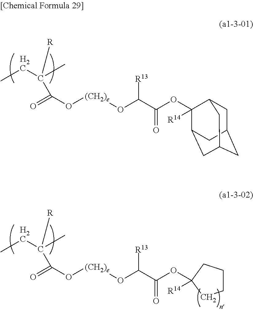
CCC(C)(C(=O)O[(CH2)e]OC(C(OC1([R14])C2CC3CC(CC1C3)C2)=O)[R13])[R].CCC(C)(C(=O)O[(CH2)e]OC(C(OC1([R14])CCCC1)=O)[R13])[R]
